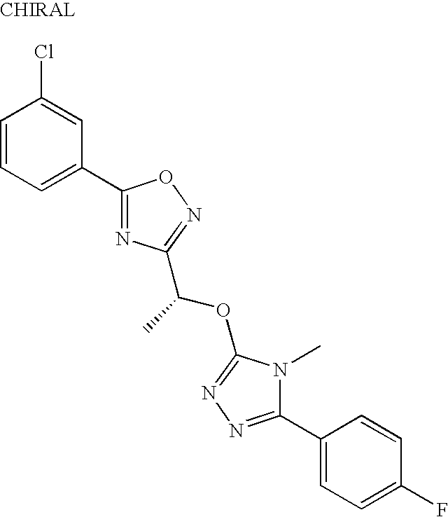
C1=CC=C(C2=NC(C(C)OC3=NN=C(C4=CC=C(F)C=C4)N3C)=NO2)C=C1Cl
